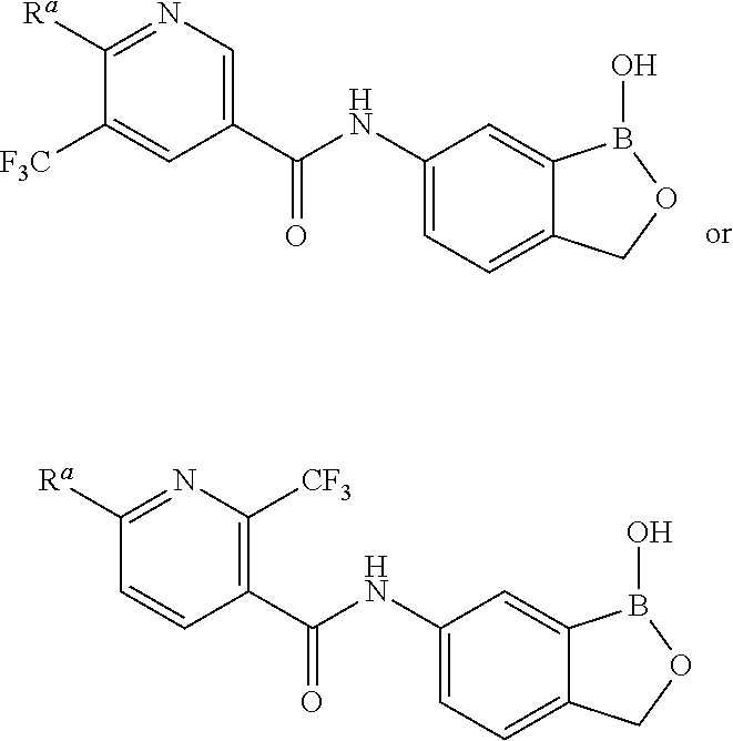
C1(NC(C2=CN=C([Ra])C([F3C])=C2)=O)=CC=C2C(=C1)B(O)OC2.C1(NC(C2=C([CF3])N=C([Ra])C=C2)=O)=CC=C2C(=C1)B(O)OC2
